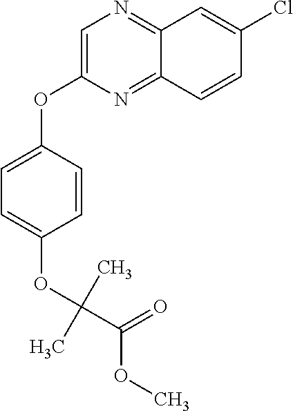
C1=C(OC2=CC=C(OC(C(OC)=O)(C)C)C=C2)N=C2C(=N1)C=C(Cl)C=C2
